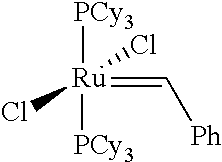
[PCy3][Ru](=C[Ph])(Cl)(Cl)[PCy3]
